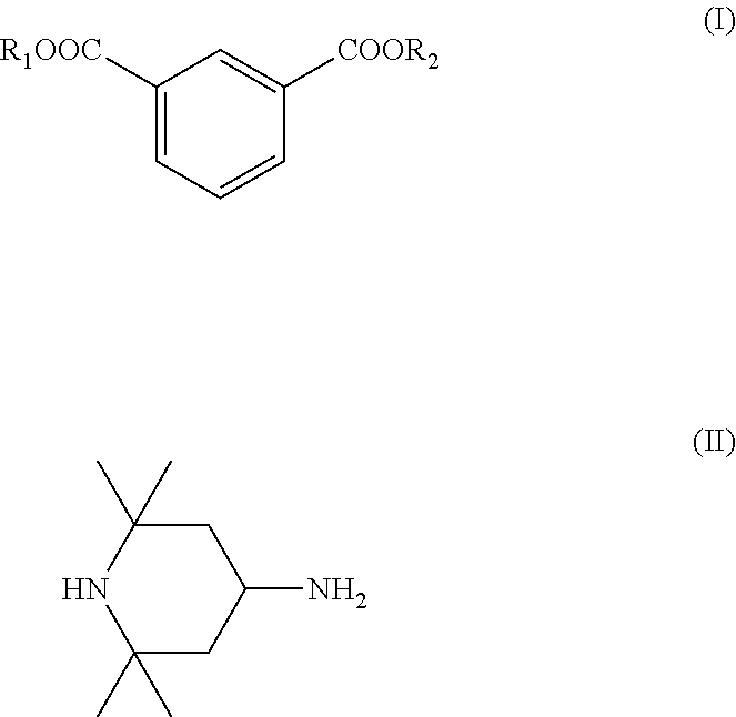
C1([R1OOC])=CC=CC([COOR2])=C1.N1C(C)(C)CC(N)CC1(C)C
